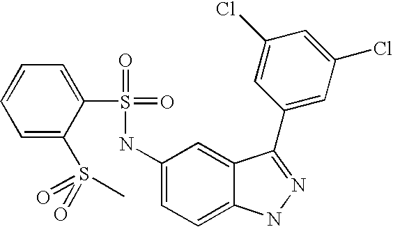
C1=CC=C(S(=O)(=O)C)C(S(=O)(=O)NC2=CC=C3C(=C2)C(C2=CC(Cl)=CC(Cl)=C2)=NN3)=C1
